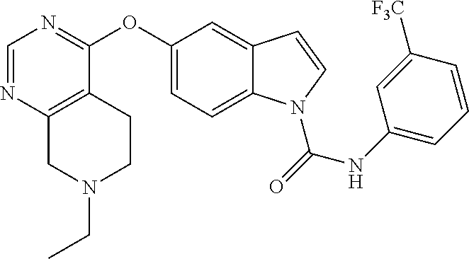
C1(OC2=NC=NC3=C2CCN(CC)C3)=CC=C2C(=C1)C=CN2C(=O)NC1=CC=CC([F3C])=C1
